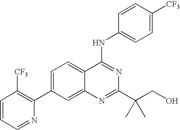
C1=CC=NC(C2=CC=C3C(=C2)N=C(C(CO)(C)C)N=C3NC2=CC=C([CF3])C=C2)=C1[CF3]
